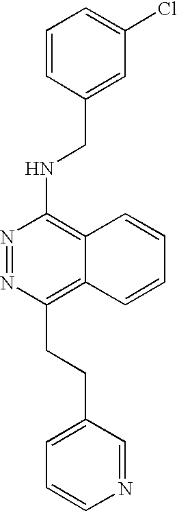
N(C1=C2C(=C(CCC3=CC=CN=C3)N=N1)C=CC=C2)CC1=CC(Cl)=CC=C1
